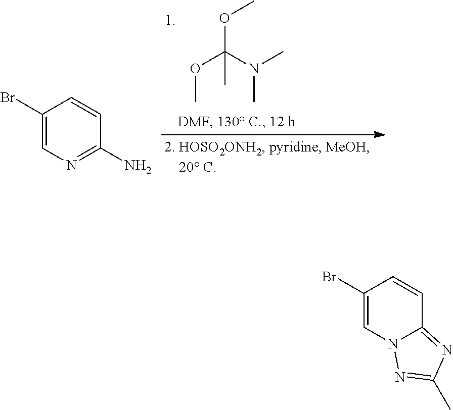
COC(N(C)C)(OC)C.C1(Br)=CN=C(N)C=C1.C1(Br)=CN2C(=NC(C)=N2)C=C1
